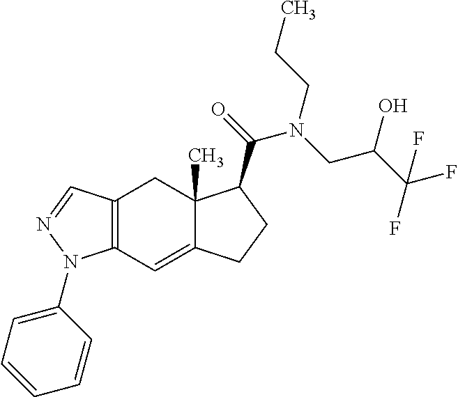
C12=C(C=C3C(C)(C1)C(C(=O)N(CC(C(F)(F)F)O)CCC)CC3)N(C1=CC=CC=C1)N=C2
